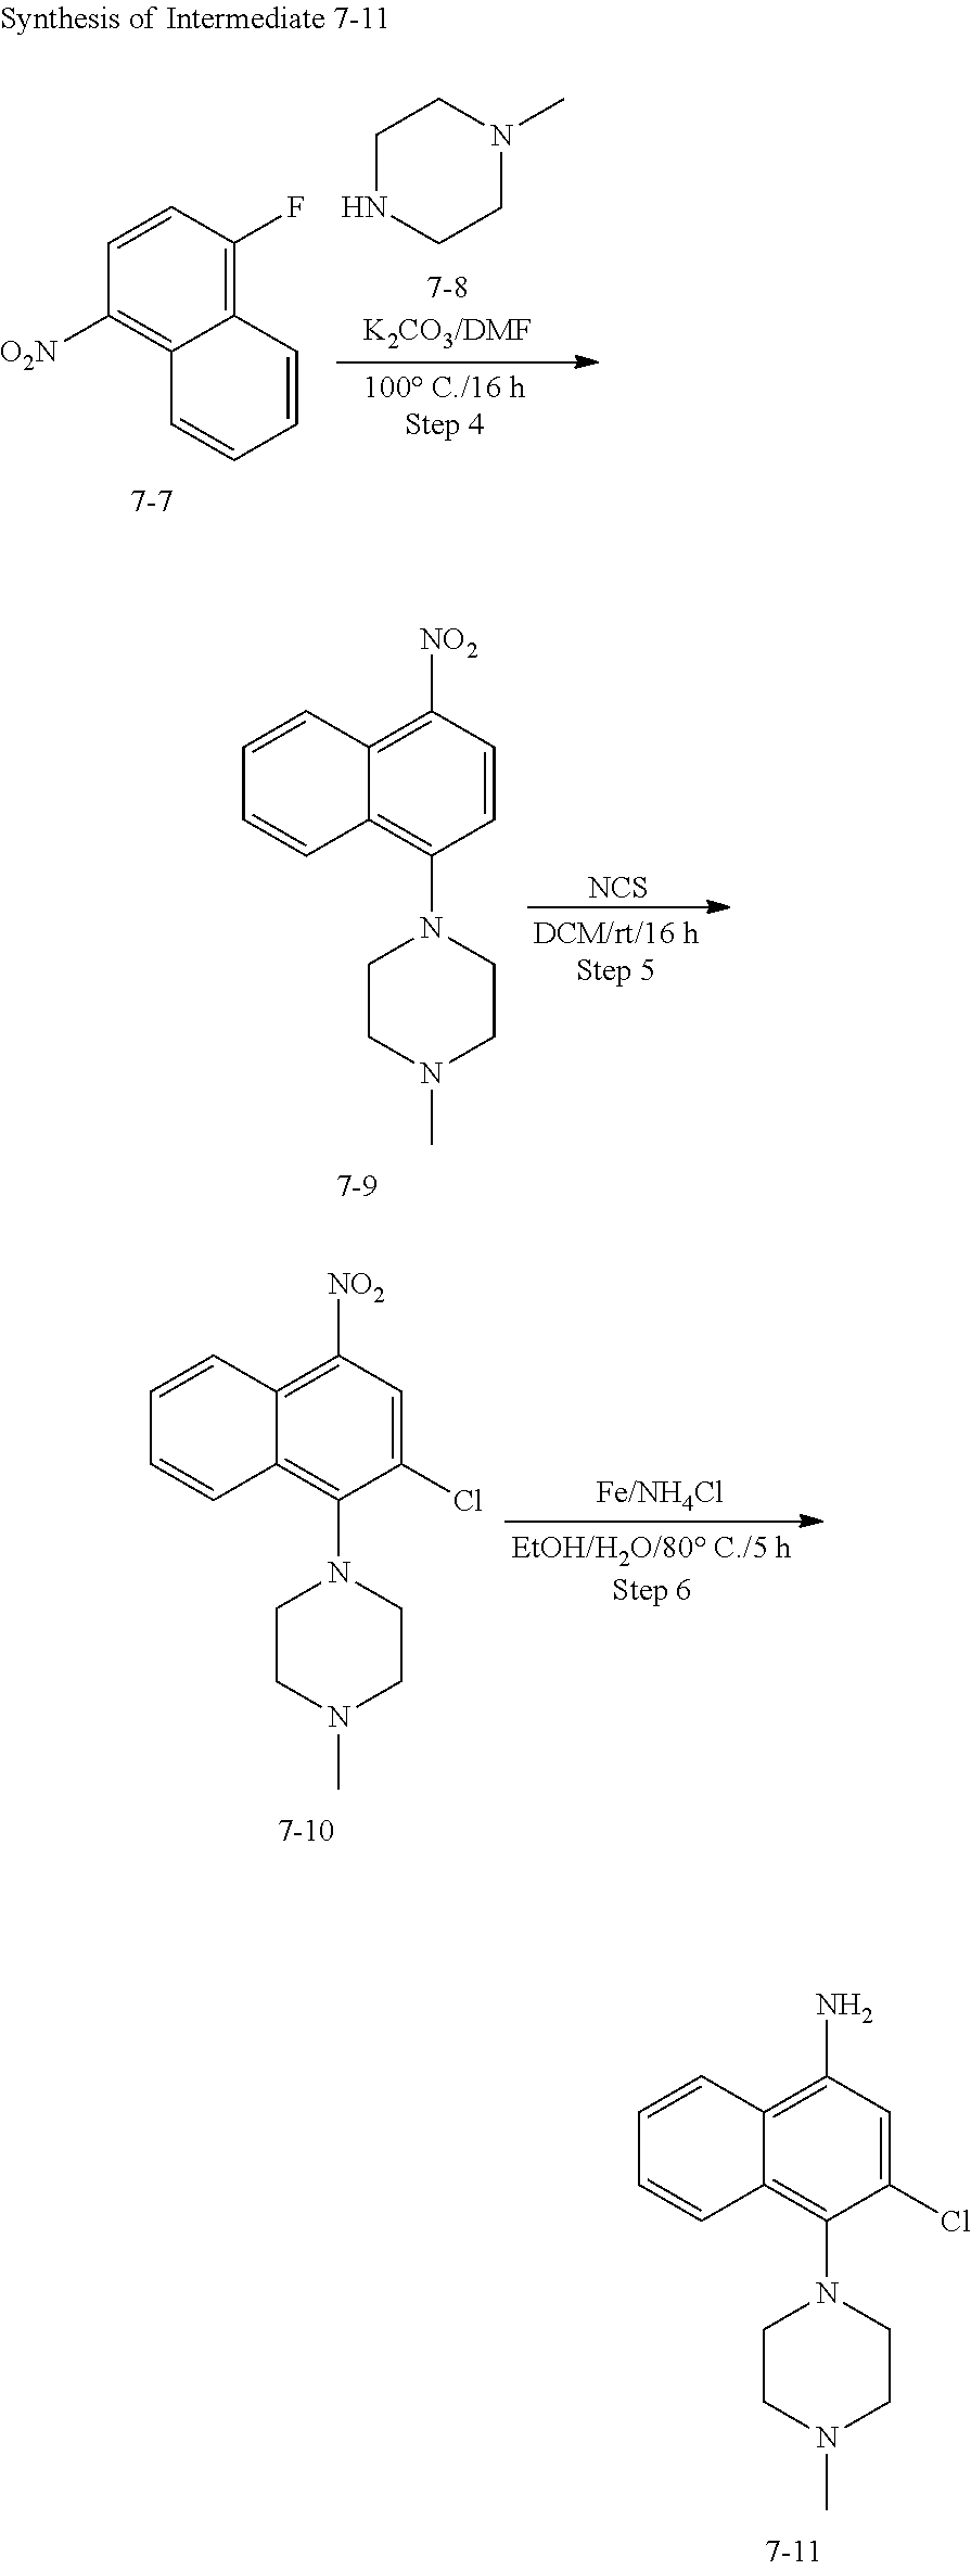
C1=CC(F)=C2C(=C1[O2N])C=CC=C2.C1NCCN(C)C1.[NCS].C1=CC([NO2])=C2C(=C1N1CCN(C)CC1)C=CC=C2.C1(Cl)=CC([NO2])=C2C(=C1N1CCN(C)CC1)C=CC=C2.C1(Cl)=CC(N)=C2C(=C1N1CCN(C)CC1)C=CC=C2
